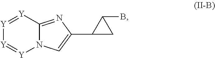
[Y]1=[Y]C2=NC(C3CC3B)=CN2[Y]=[Y]1
